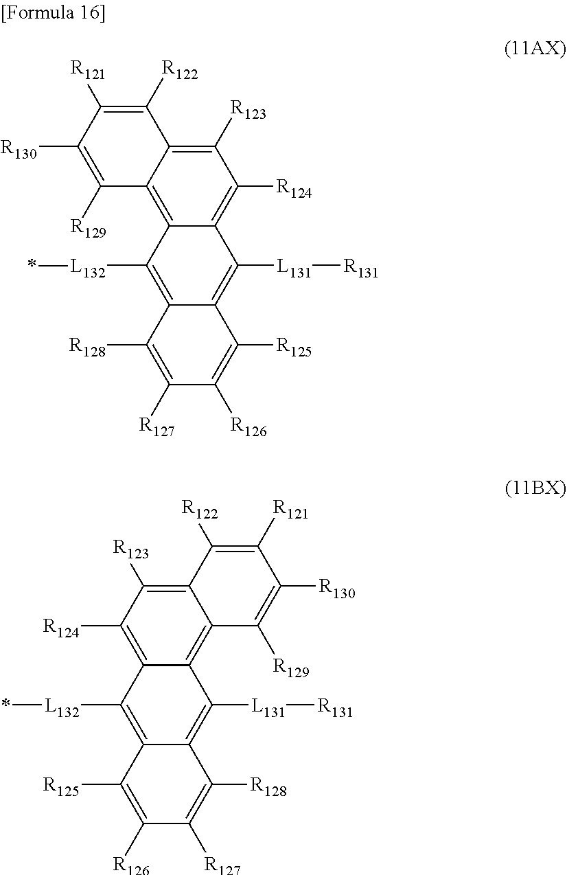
C1([R123])=C2C(=C3C(=C1[R124])C([L131][R131])=C1C(=C3[L132]*)C([R128])=C([R127])C([R126])=C1[R125])C([R129])=C([R130])C([R121])=C2[R122].C12=C([R123])C([R124])=C3C(=C1C([R129])=C([R130])C([R121])=C2[R122])C([L131][R131])=C1C(=C3[L132]*)C([R125])=C([R126])C([R127])=C1[R128]
